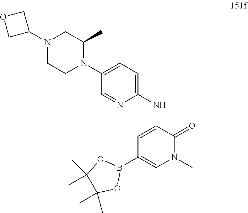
N(C1=CC(B2OC(C)(C)C(C)(C)O2)=CN(C)C1=O)C1=CC=C(N2C(C)CN(C3COC3)CC2)C=N1
